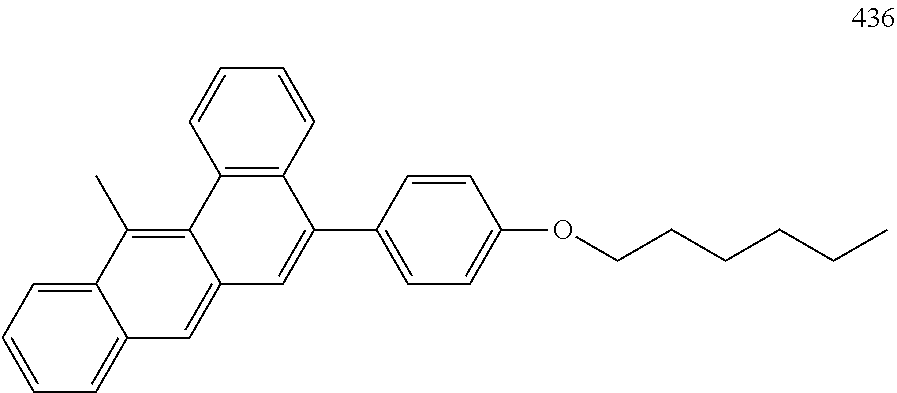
C1(C2=CC=C(OCCCCCC)C=C2)=CC2=CC3=CC=CC=C3C(C)=C2C2=C1C=CC=C2
